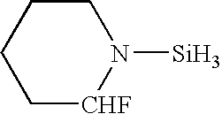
C1[CHF]N([Si])CCC1
